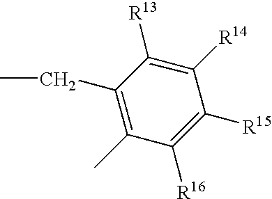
C1(CC)=C(C)C([R16])=C([R15])C([R14])=C1[R13]
